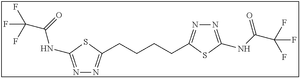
N1=C(NC(C(F)(F)F)=O)SC(CCCCC2=NN=C(NC(C(F)(F)F)=O)S2)=N1
